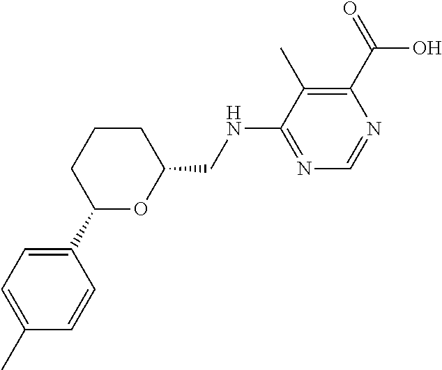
C1=CC(C2OC(CNC3=NC=NC(C(=O)O)=C3C)CCC2)=CC=C1C
